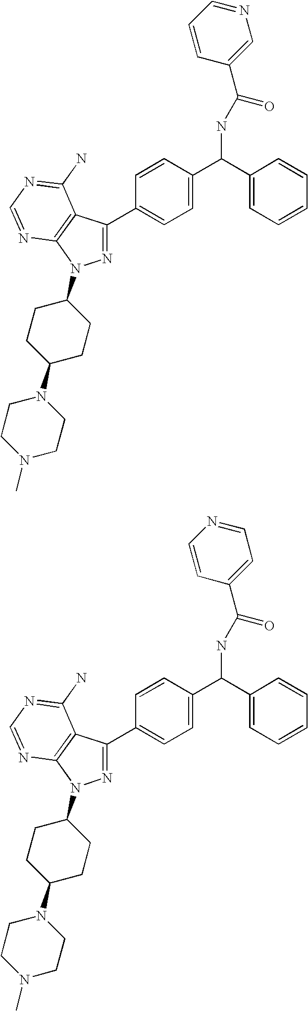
N1=C(C2=CC=C(C(C3=CC=CC=C3)NC(=O)C3=CN=CC=C3)C=C2)C2=C(N1C1CCC(N3CCN(C)CC3)CC1)N=CN=C2N.N1=C(C2=CC=C(C(C3=CC=CC=C3)NC(=O)C3=CC=NC=C3)C=C2)C2=C(N1C1CCC(N3CCN(C)CC3)CC1)N=CN=C2N
